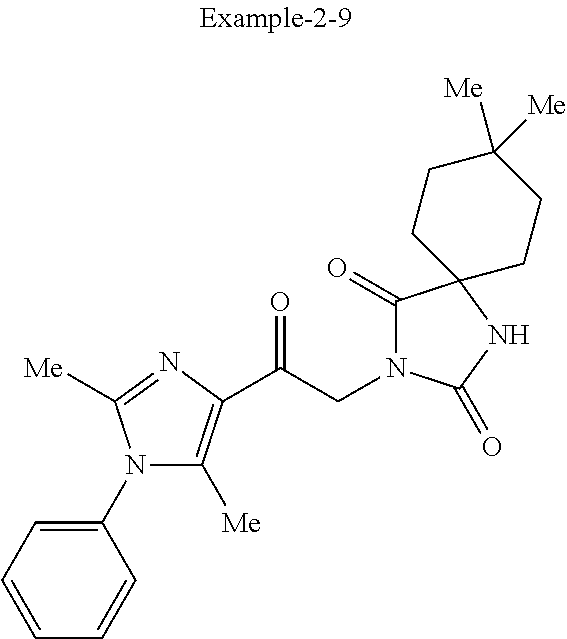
C1(N2C([Me])=C(C(CN3C(=O)C4(NC3=O)CCC([Me])([Me])CC4)=O)N=C2[Me])=CC=CC=C1
